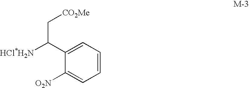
C1(C([HCl*H2N])C[CO2Me])=CC=CC=C1[O2N]
